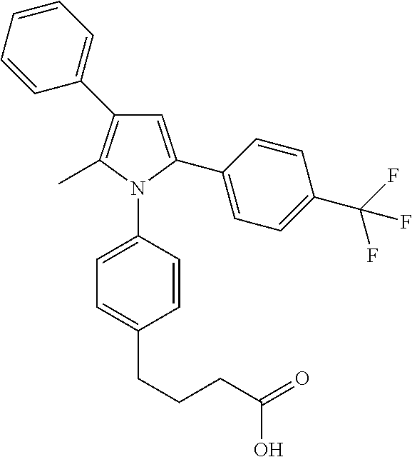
C1=CC=CC(C2=C(C)N(C3=CC=C(CCCC(=O)O)C=C3)C(C3=CC=C(C(F)(F)F)C=C3)=C2)=C1
